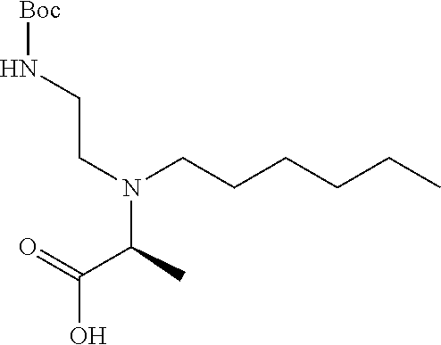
N(CCN(C(C)C(=O)O)CCCCCC)[Boc]
